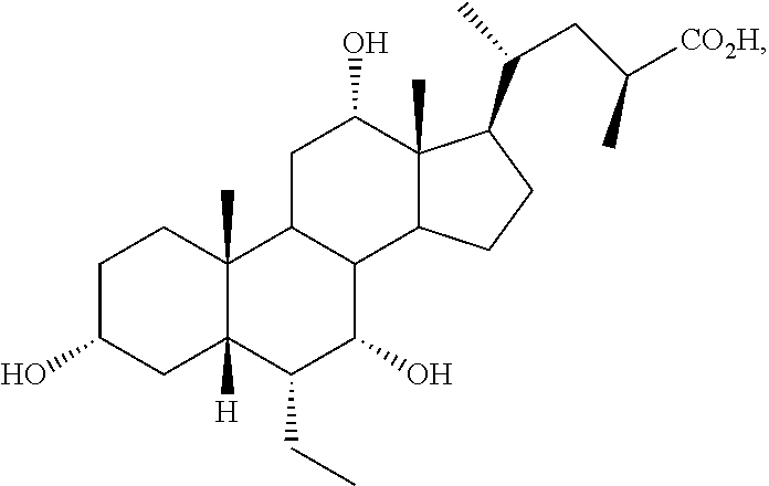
C1C(O)CC2([H])C(C)(C1)C1C(C(O)C2CC)C2C(C)(C(O)C1)C(C(C)CC([CO2H])C)CC2
